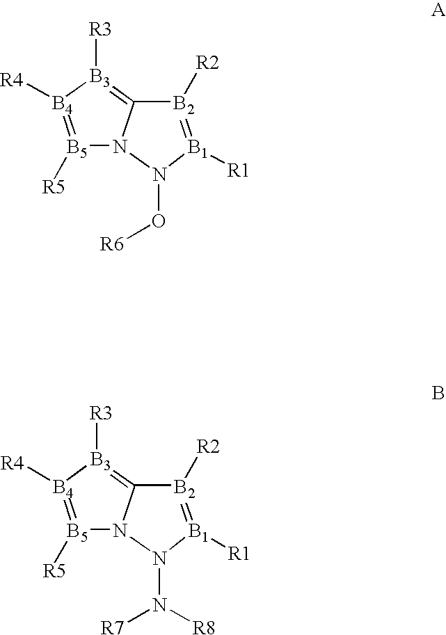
[B2]1([R2])=[B1]([R1])N(O[R6])N2C1=[B3]([R3])[B4]([R4])=[B5]2[R5].[B2]1([R2])=[B1]([R1])N(N([R7])[R8])N2C1=[B3]([R3])[B4]([R4])=[B5]2[R5]
